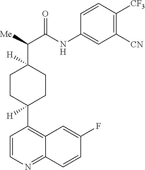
C1([CN])=C([CF3])C=CC(NC(C([Me])C2([H])CCC(C3=C4C(=NC=C3)C=CC(F)=C4)([H])CC2)=O)=C1
